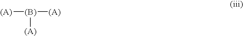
[(A)][(B)]([(A)])[(A)]
